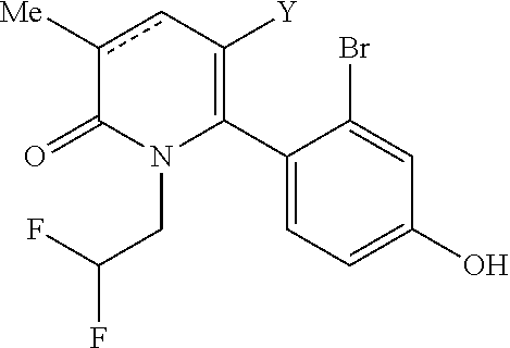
C1(C2=C([Y])cc([Me])C(=O)N2CC(F)F)=CC=C(O)C=C1Br
